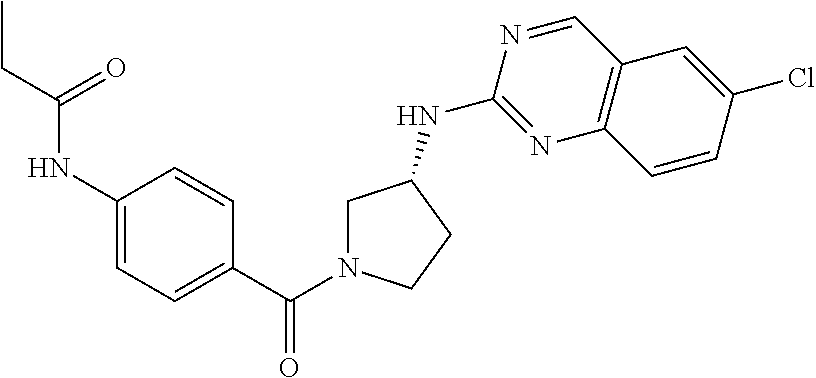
C1(NC(CC)=O)=CC=C(C(N2CC(NC3=NC4=C(C=N3)C=C(Cl)C=C4)CC2)=O)C=C1
